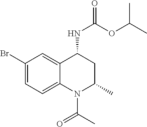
C1(Br)=CC=C2C(=C1)C(NC(OC(C)C)=O)CC(C)N2C(C)=O
